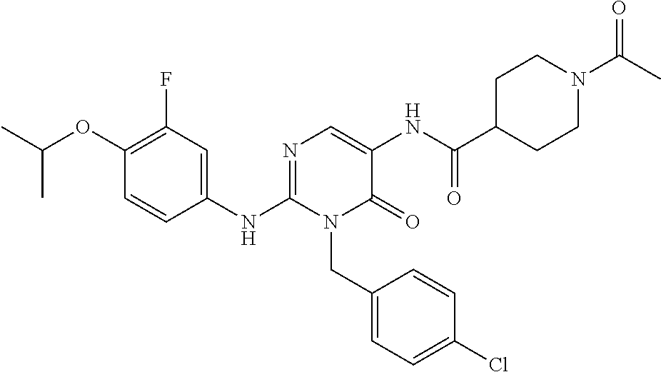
C1(OC(C)C)=C(F)C=C(NC2=NC=C(NC(C3CCN(C(C)=O)CC3)=O)C(=O)N2CC2=CC=C(Cl)C=C2)C=C1
